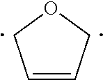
C1=CCOC1
